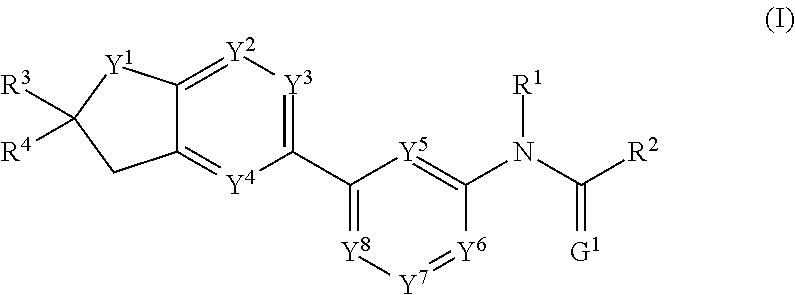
[R3]C1([R4])CC2=[Y4]C(C3=[Y8][Y7]=[Y6]C(N(C([R2])=[G1])[R1])=[Y5]3)=[Y3][Y2]=C2[Y1]1
